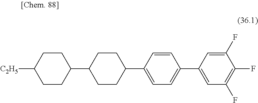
C1(C2=CC(F)=C(F)C(F)=C2)=CC=C(C2CCC(C3CCC([C2H5])CC3)CC2)C=C1
